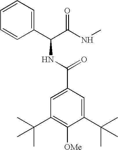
C1(C(C(NC)=O)NC(C2=CC(C(C)(C)C)=C([OMe])C(C(C)(C)C)=C2)=O)=CC=CC=C1
